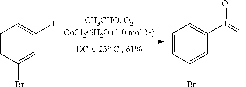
C1=CC(Br)=CC(I)=C1.C1=CC(Br)=CC(I(=O)=O)=C1
